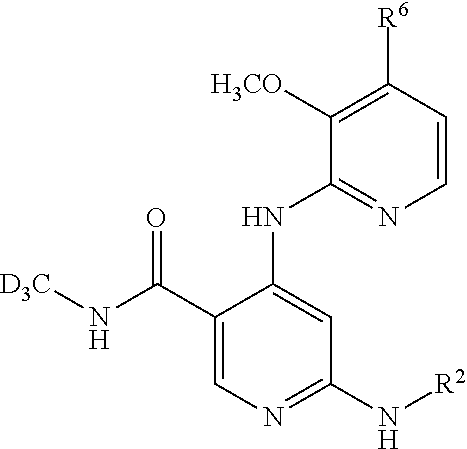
C1([R6])=C([H3CO])C(NC2=CC(N[R2])=NC=C2C(N[D3C])=O)=NC=C1
